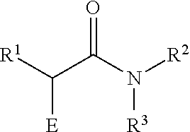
[R1]C(C(N([R2])[R3])=O)[E]
